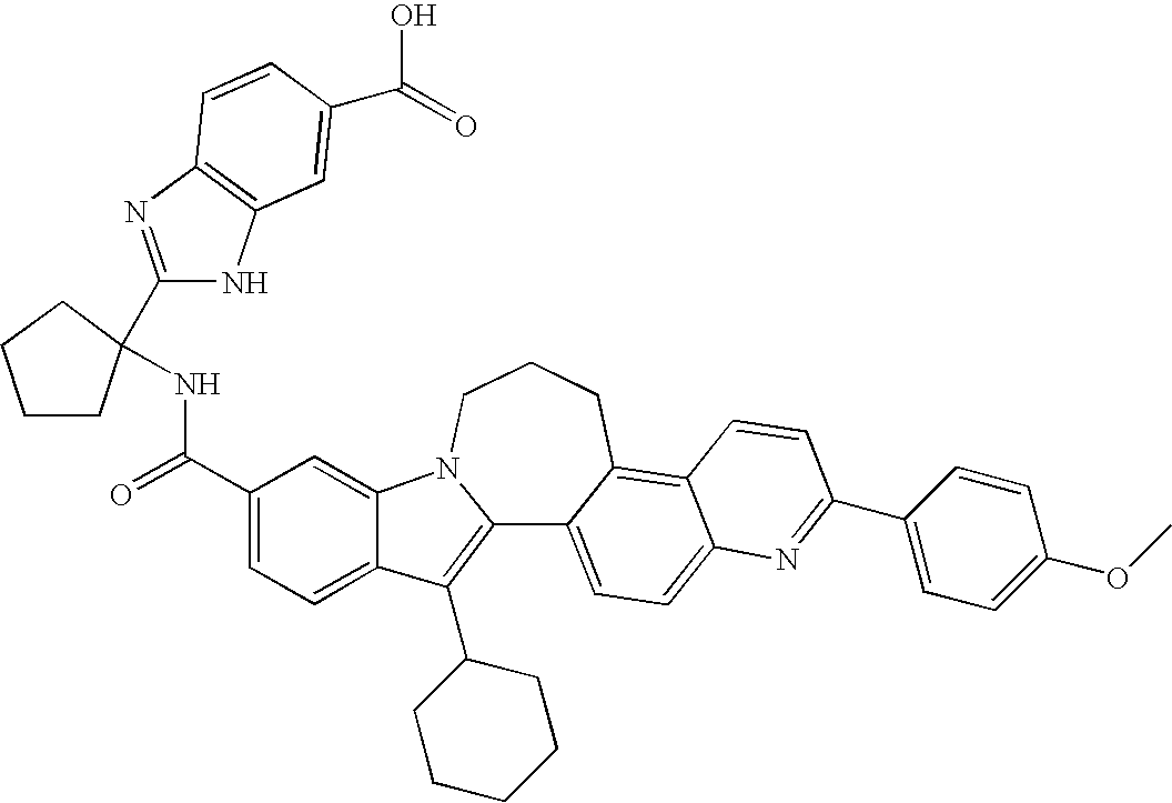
C12=C(C3CCCCC3)C3=CC=C(C(=O)NC4(C5=NC6=C(N5)C=C(C(=O)O)C=C6)CCCC4)C=C3N1CCCC1=C3C(=CC=C21)N=C(C1=CC=C(OC)C=C1)C=C3
